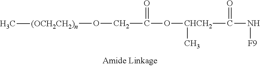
N(C(=O)[CHCH2](OC(CO[(OCH2CH2)n]C)=O)C)[F9]
